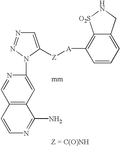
C1=C([Z][A]C2=C3C(=CC=C2)CN[O2S]3)N(C2=CC3=C(C=N2)C=CN=C3N)N=N1
